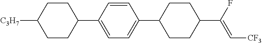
C1CC(C2=CC=C(C3CCC(C(F)=C[CF3])CC3)C=C2)CCC1[C3H7]
